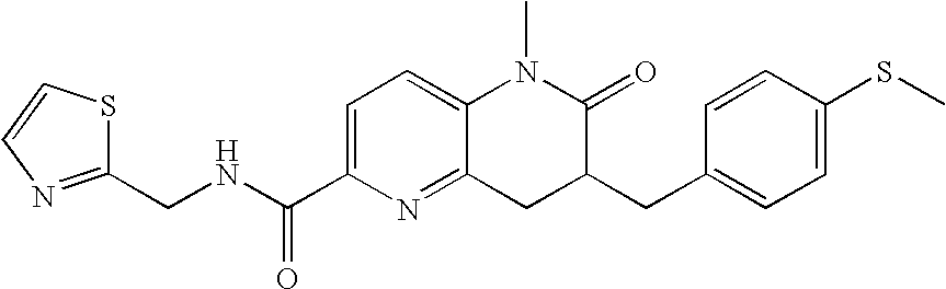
C1=C(C(NCC2=NC=CS2)=O)N=C2C(=C1)N(C)C(=O)C(CC1=CC=C(SC)C=C1)C2
